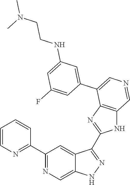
C1(C2=NC=CC=C2)=NC=C2C(=C1)C(C1=NC3=C(N1)C=NC=C3C1=CC(NCCN(C)C)=CC(F)=C1)=NN2
